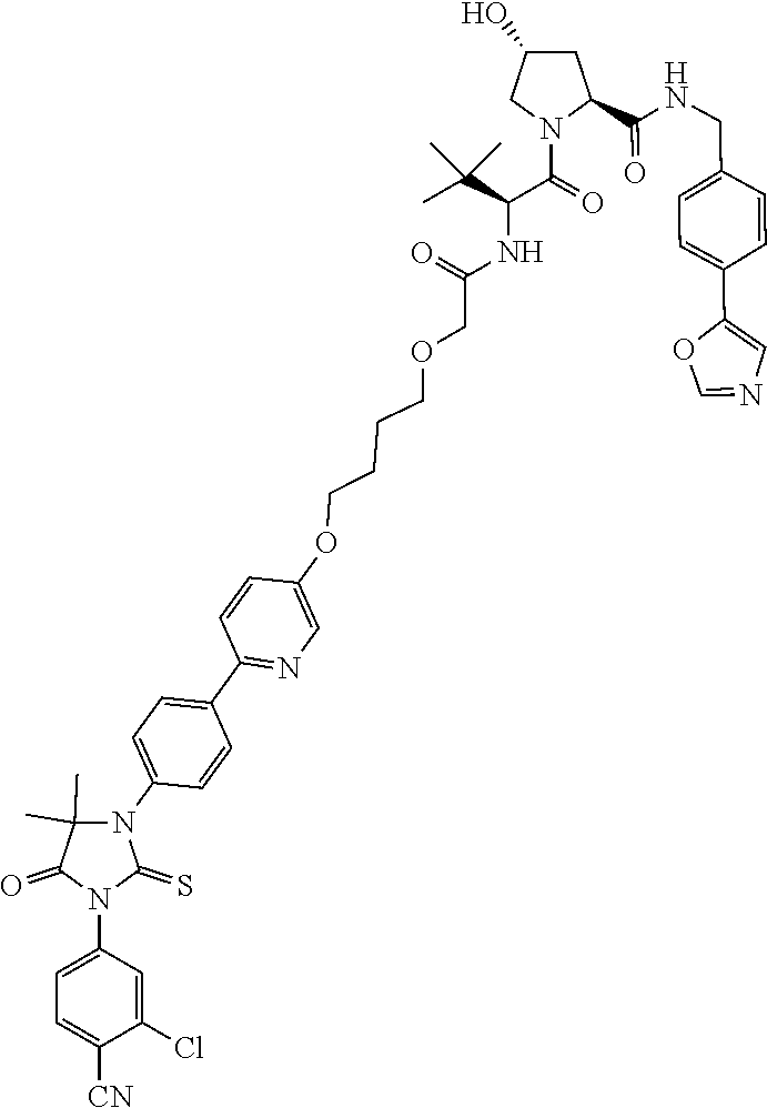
C1=C(N2C(=S)N(C3=CC=C(C4=NC=C(OCCCCOCC(NC(C(=O)N5CC(O)CC5C(=O)NCC5=CC=C(C6=CN=CO6)C=C5)C(C)(C)C)=O)C=C4)C=C3)C(C)(C)C2=O)C=C(Cl)C([CN])=C1
